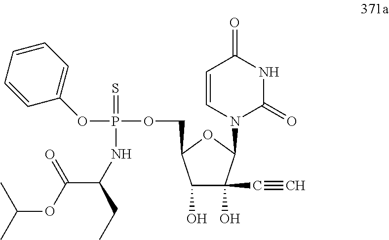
C1(O)C(O)(C#C)C(N2C=CC(=O)NC2=O)OC1COP(OC1=CC=CC=C1)(=S)NC(CC)C(OC(C)C)=O
